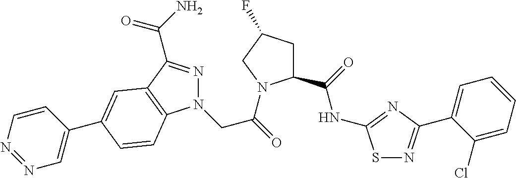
C1(C2=NSC(NC(=O)C3CC(F)CN3C(CN3N=C(C(=O)N)C4=C3C=CC(C3=CN=NC=C3)=C4)=O)=N2)=CC=CC=C1Cl
